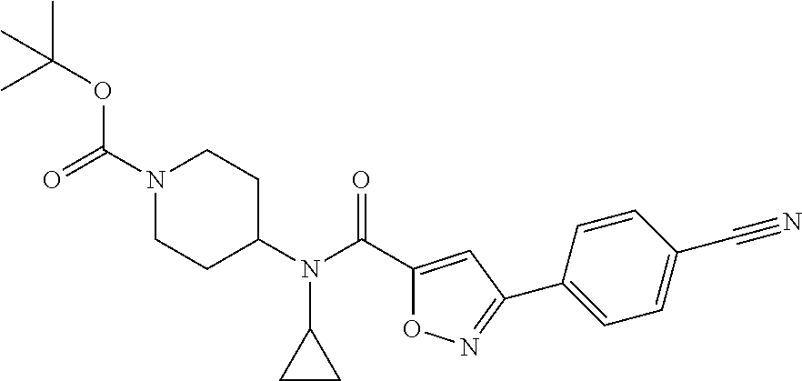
C1=CC(C2=NOC(C(N(C3CCN(C(=O)OC(C)(C)C)CC3)C3CC3)=O)=C2)=CC=C1C#N
